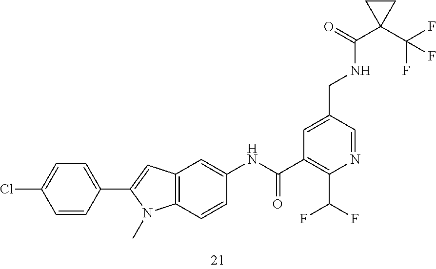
C12=C(C=CC(NC(C3=C(C(F)F)N=CC(CNC(=O)C4(C(F)(F)F)CC4)=C3)=O)=C1)N(C)C(C1=CC=C(Cl)C=C1)=C2
